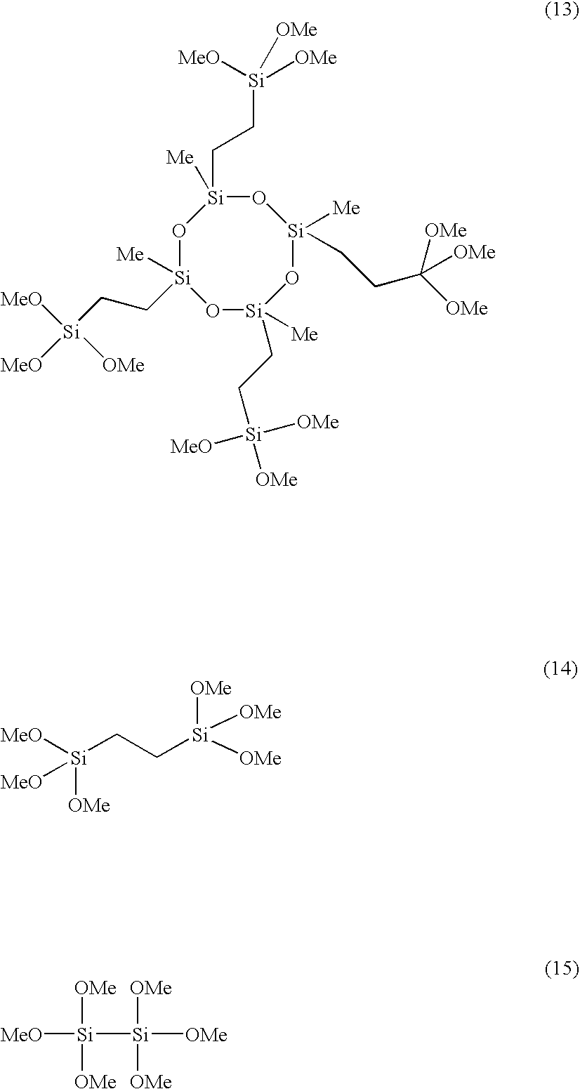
[Si](CC[Si]1([Me])O[Si]([Me])(CCC([OMe])([OMe])[OMe])O[Si]([Me])(CC[Si]([OMe])([OMe])[MeO])O[Si](CC[Si]([MeO])([MeO])[OMe])([Me])O1)([MeO])([OMe])[OMe].[Si]([Si]([OMe])([OMe])[OMe])([MeO])([OMe])[OMe].[Si]([MeO])([MeO])([OMe])CC[Si]([OMe])([OMe])[OMe]
